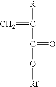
C=C([R])C(O[Rf])=O
